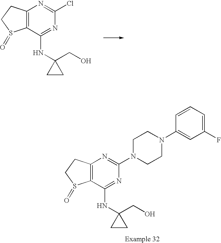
C12=C(C(NC3(CO)CC3)=NC(Cl)=N1)S(=O)CC2.C12=C(C(NC3(CO)CC3)=NC(N3CCN(C4=CC(F)=CC=C4)CC3)=N1)S(=O)CC2
